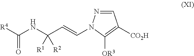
[CO2H]C1=C([OR3])N(C=CC([R2])([R1])NC(=O)[R4])N=C1
